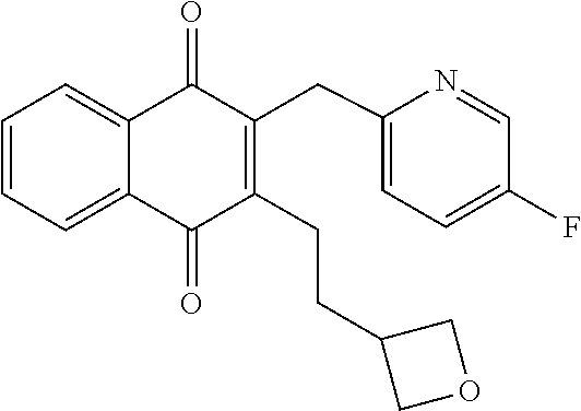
C1=CC=C2C(=C1)C(=O)C(CC1=CC=C(F)C=N1)=C(CCC1COC1)C2=O
